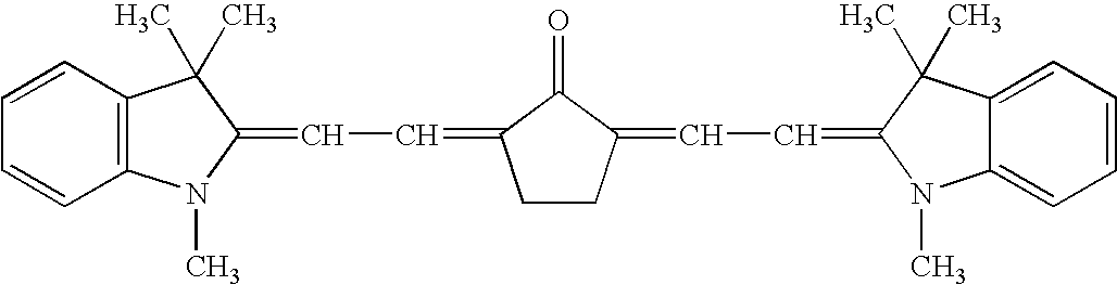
C1CC(=CC=C2C(C)(C)C3=CC=CC=C3N2C)C(=O)C1=CC=C1N(C)C2=C(C=CC=C2)C1(C)C
